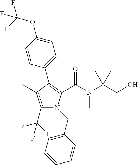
C1(C2=C(C(N(C(CO)(C)C)C)=O)N(CC3=CC=CC=C3)C(C(F)(F)F)=C2C)=CC=C(OC(F)(F)F)C=C1
